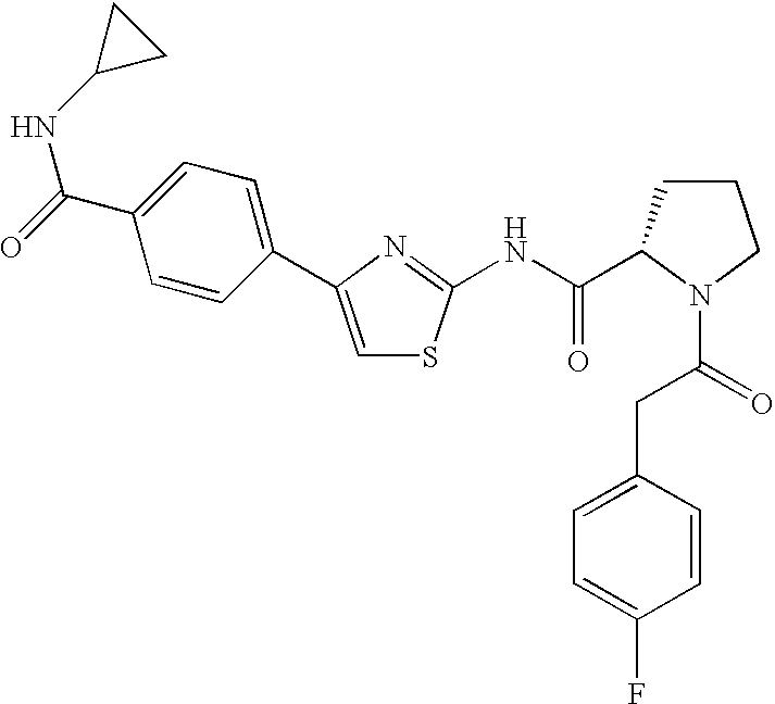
C1=C(C2=CC=C(C(=O)NC3CC3)C=C2)N=C(NC(=O)C2CCCN2C(=O)CC2=CC=C(F)C=C2)S1
